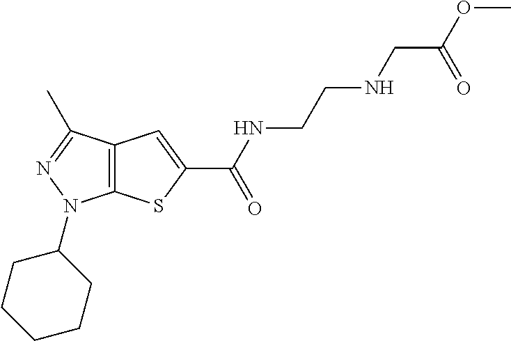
C(NC(=O)C1=CC2=C(S1)N(C1CCCCC1)N=C2C)CNCC(OC)=O
